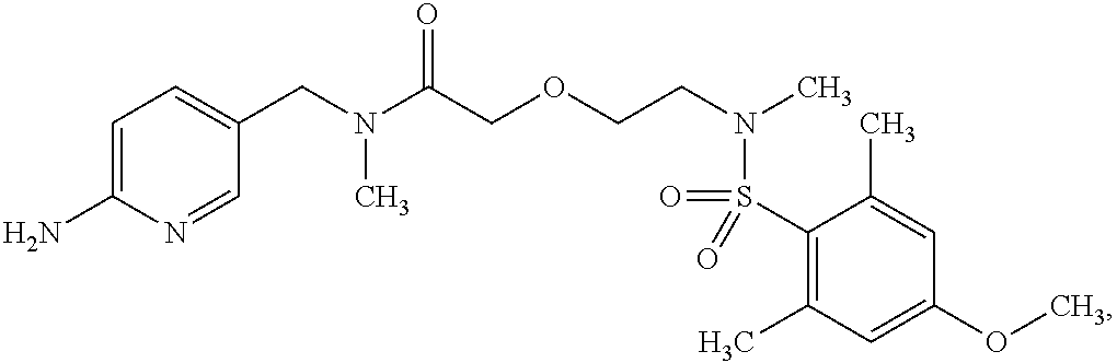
C1(CN(C(COCCN(C)S(=O)(C2=C(C)C=C(OC)C=C2C)=O)=O)C)=CC=C(N)N=C1
